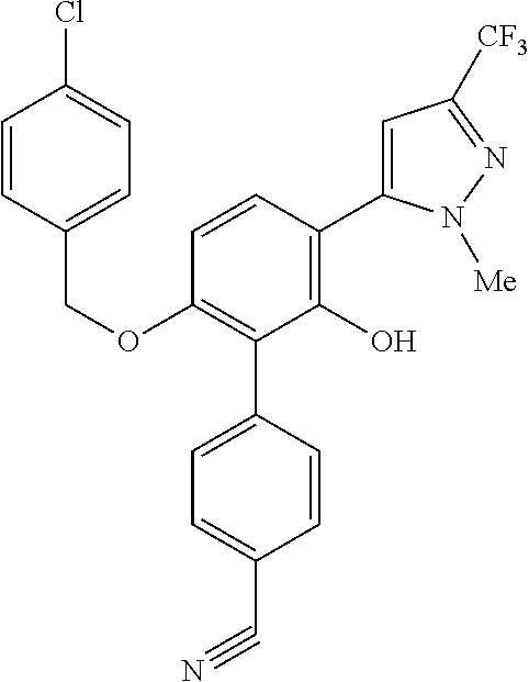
C(OC1=C(C2=CC=C(C#N)C=C2)C(O)=C(C2=CC([CF3])=NN2[Me])C=C1)C1=CC=C(Cl)C=C1
